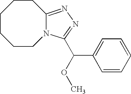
C1CCCN2C(=NN=C2C(C2=CC=CC=C2)OC)CC1
